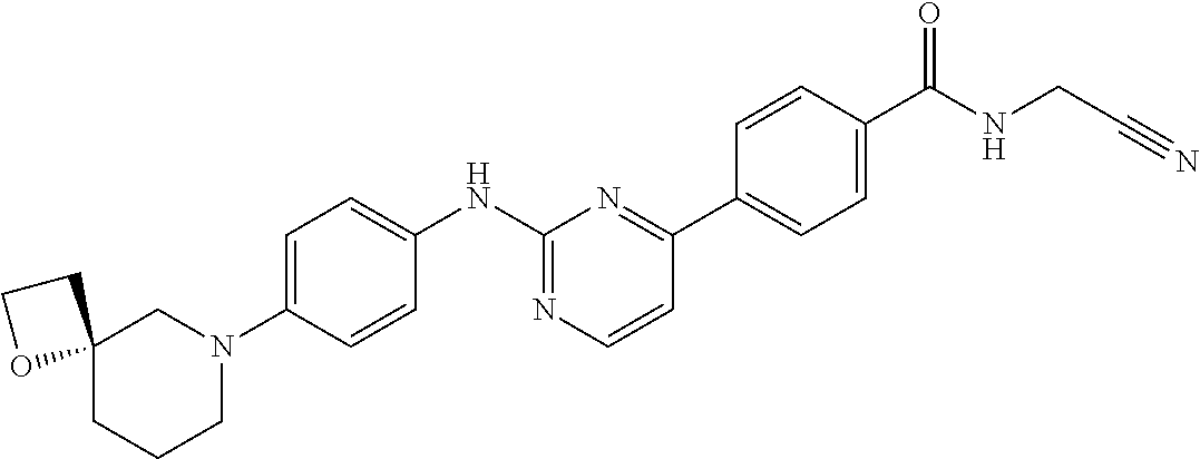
C1=C(N2CC3(CCC2)CCO3)C=CC(NC2=NC=CC(C3=CC=C(C(NCC#N)=O)C=C3)=N2)=C1
